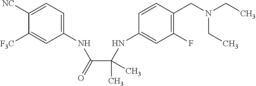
C1(NC(C(NC2=CC(F)=C(CN(CC)CC)C=C2)(C)C)=O)=CC=C([NC])C([F3C])=C1
